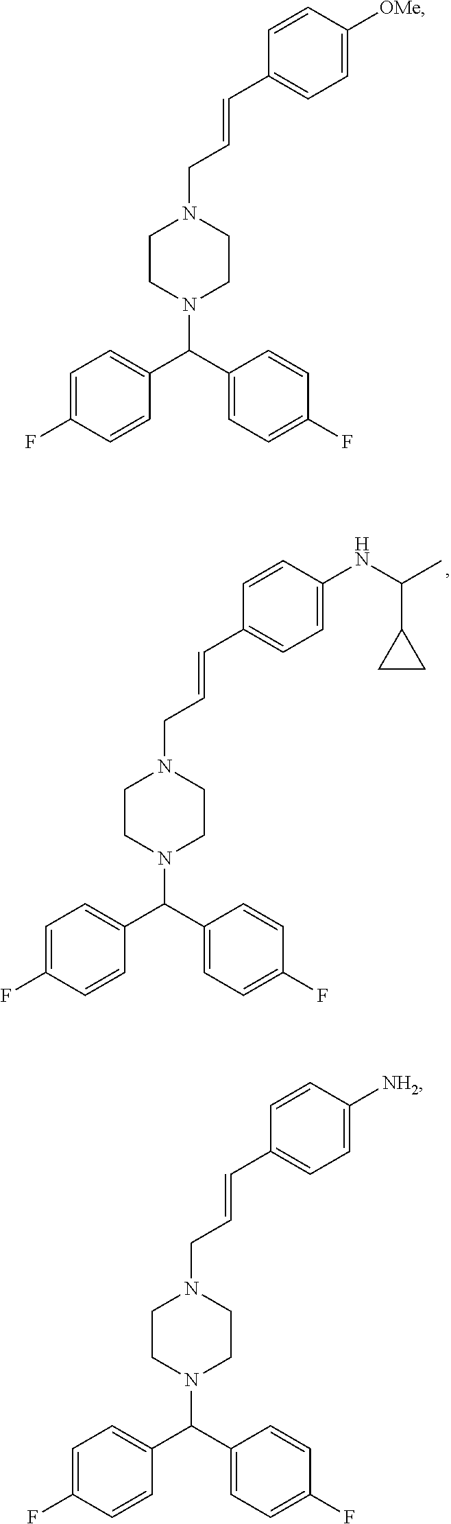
C1=CC([OMe])=CC=C1C=CCN1CCN(C(C2=CC=C(F)C=C2)C2=CC=C(F)C=C2)CC1.C1=CC([NH2])=CC=C1C=CCN1CCN(C(C2=CC=C(F)C=C2)C2=CC=C(F)C=C2)CC1.C1=CC(NC(C)C2CC2)=CC=C1C=CCN1CCN(C(C2=CC=C(F)C=C2)C2=CC=C(F)C=C2)CC1
